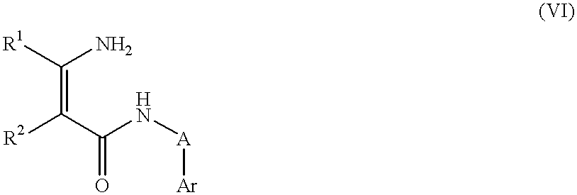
C(=C(C(N[A][Ar])=O)[R2])(N)[R1]
